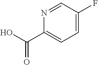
C1=C(F)C=NC(C(O)=O)=C1
